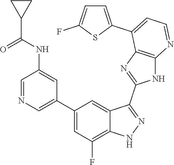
C1=NC=C(C2=CC(F)=C3C(=C2)C(C2=NC4=C(N2)N=CC=C4C2=CC=C(F)S2)=NN3)C=C1NC(C1CC1)=O
